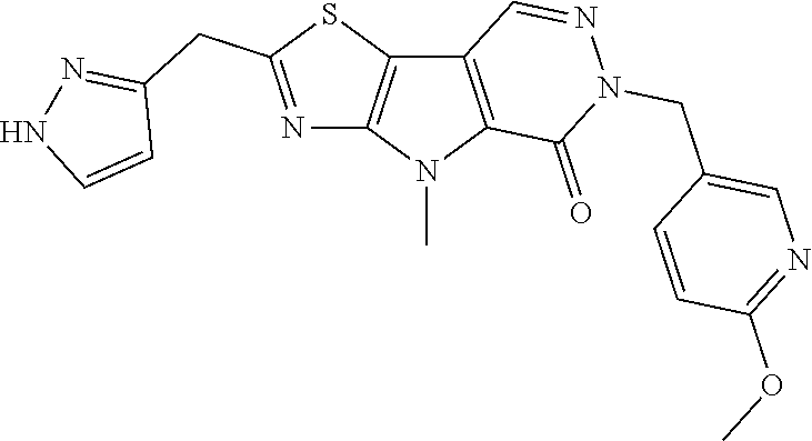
C12=C(N(C)C3=C1C=NN(CC1=CN=C(OC)C=C1)C3=O)N=C(CC1=NNC=C1)S2
